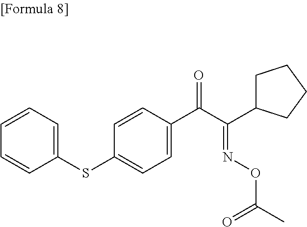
C1=C(C(C(=NOC(C)=O)C2CCCC2)=O)C=CC(SC2=CC=CC=C2)=C1
